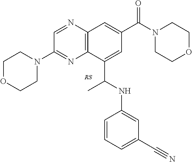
C1(N2CCOCC2)=NC2=C(N=C1)C=C(C(N1CCOCC1)=O)C=C2C(NC1=CC(C#N)=CC=C1)C
